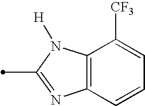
C12=C(C=CC=C1[CF3])N=C(C)N2[H]
